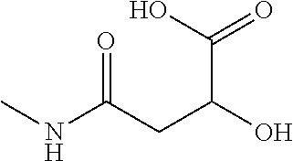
CNC(CC(O)C(O)=O)=O
